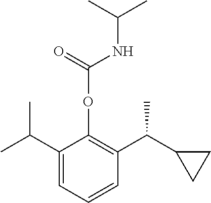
C1(C(C)C)=CC=CC(C(C2CC2)C)=C1OC(NC(C)C)=O
